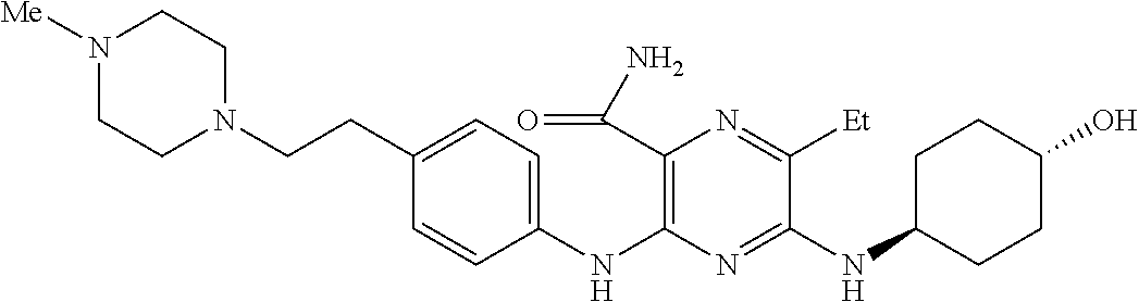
C1(NC2=C(C(N)=O)N=C([Et])C(NC3CCC(O)CC3)=N2)=CC=C(CCN2CCN([Me])CC2)C=C1
